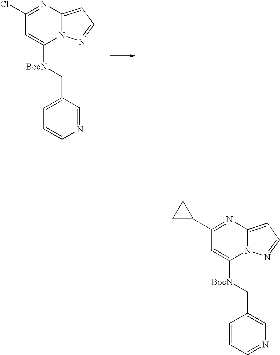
C1(C2CC2)=NC2=CC=NN2C([BocN]CC2=CN=CC=C2)=C1.C1(Cl)=NC2=CC=NN2C([BocN]CC2=CC=CN=C2)=C1
